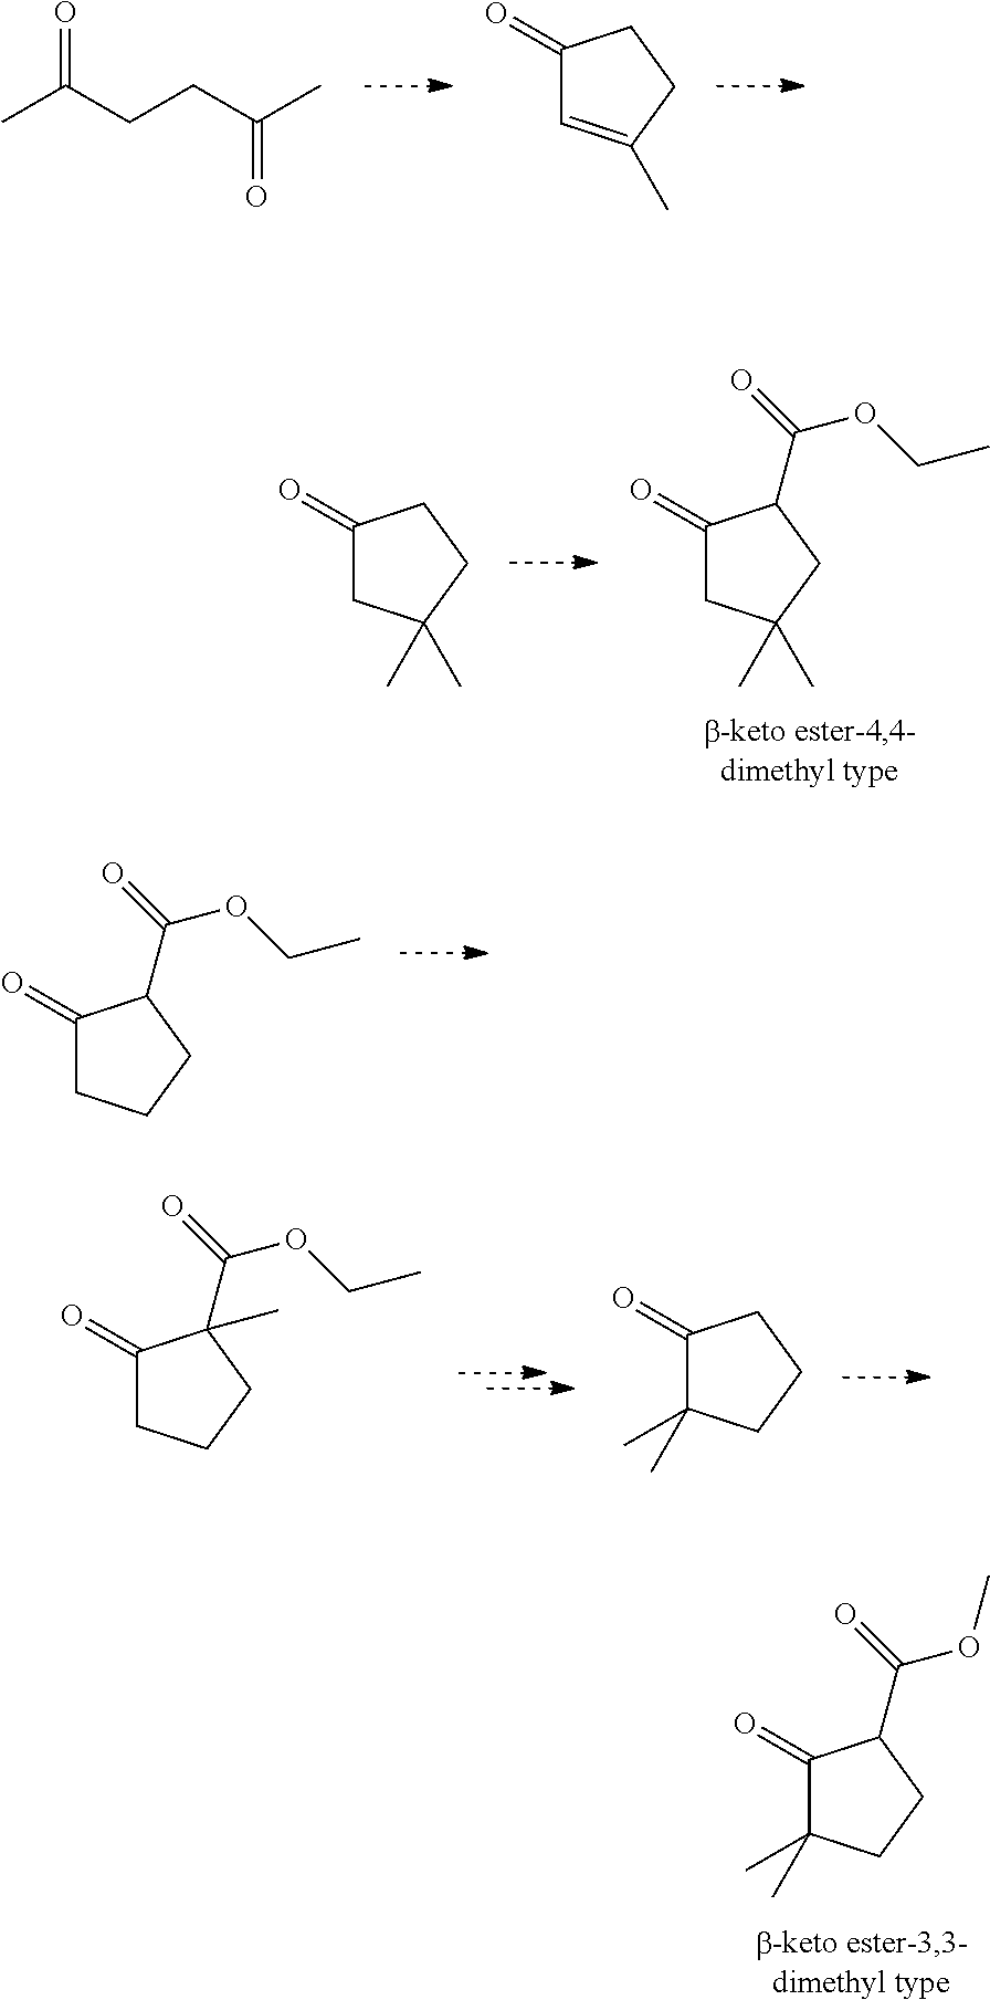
O=C(CCC(C)=O)C.O=C1C=C(C)CC1.O=C1CC(C)(C)CC1.O=C1CC(C)(C)CC1C(=O)OCC.O=C1CCCC1C(=O)OCC.O=C1CCCC1(C(=O)OCC)C.O=C1C(C)(C)CCC1.O=C1C(C)(C)CCC1C(=O)OC
